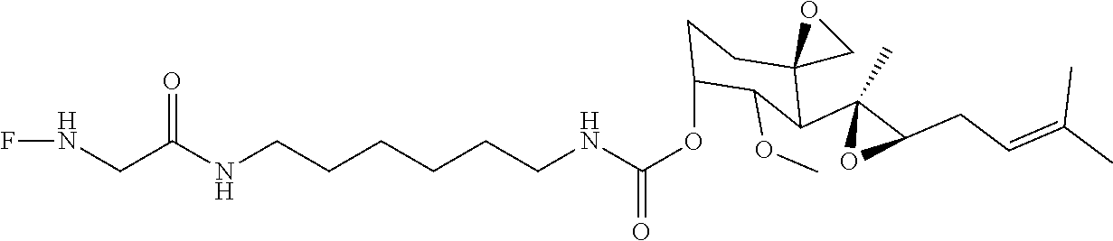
C(NC(OC1CCC2(C(C3(C)OC3CC=C(C)C)C1OC)CO2)=O)CCCCCNC(CNF)=O
